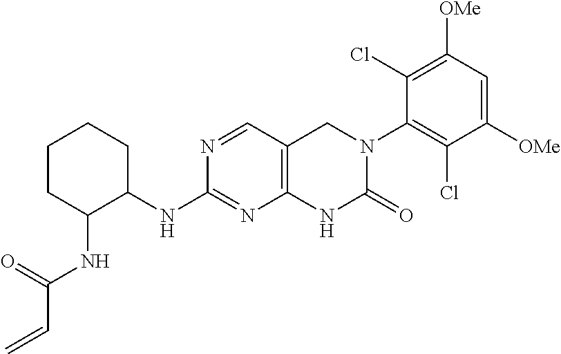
C1C(NC(C=C)=O)C(NC2=NC3=C(C=N2)CN(C2=C(Cl)C([OMe])=CC([OMe])=C2Cl)C(=O)N3)CCC1
